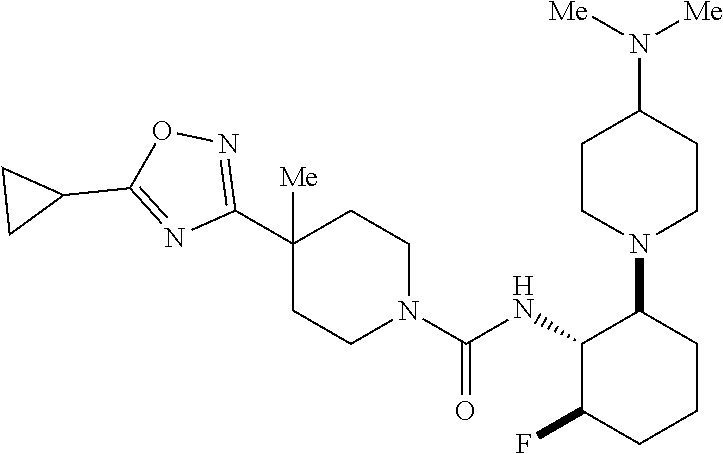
C1(C2([Me])CCN(C(=O)NC3C(F)CCCC3N3CCC(N([Me])[Me])CC3)CC2)=NOC(C2CC2)=N1
